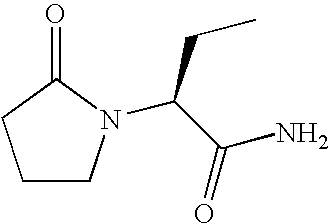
C1CN(C(C(N)=O)CC)C(=O)C1
